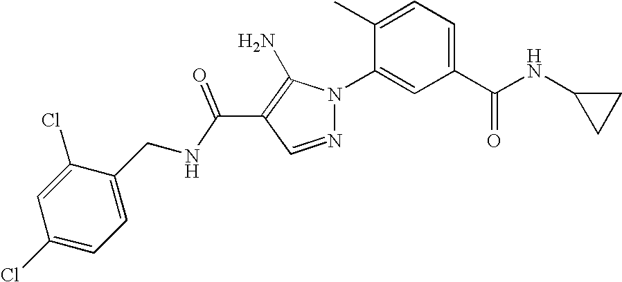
C(C1=C(N)N(C2=CC(C(NC3CC3)=O)=CC=C2C)N=C1)(=O)NCC1=CC=C(Cl)C=C1Cl
